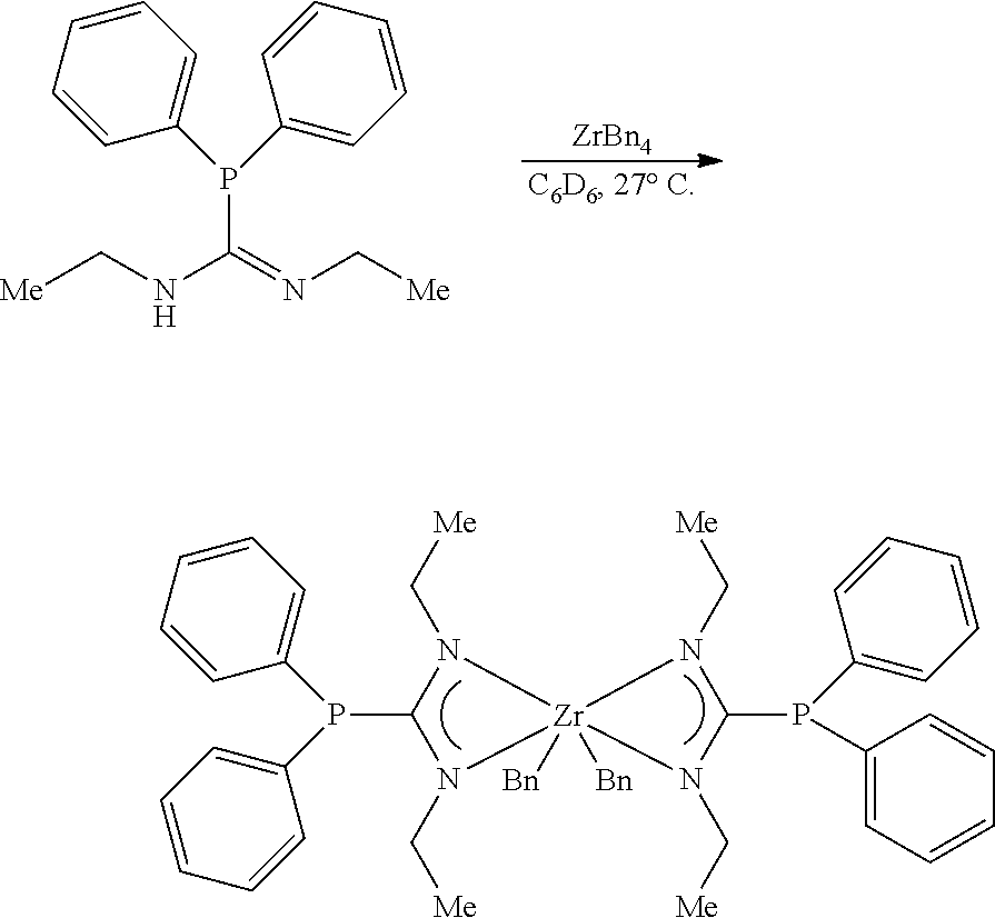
[ZrBn4].C1=CC=CC=C1P(C1=CC=CC=C1)C(=NC[Me])NC[Me].C1=CC=CC=C1P(C1=CC=CC=C1)C1N(C[Me])[Zr]2([Bn])([Bn])(N1C[Me])N(C[Me])C(P(C1=CC=CC=C1)C1=CC=CC=C1)N2C[Me]
